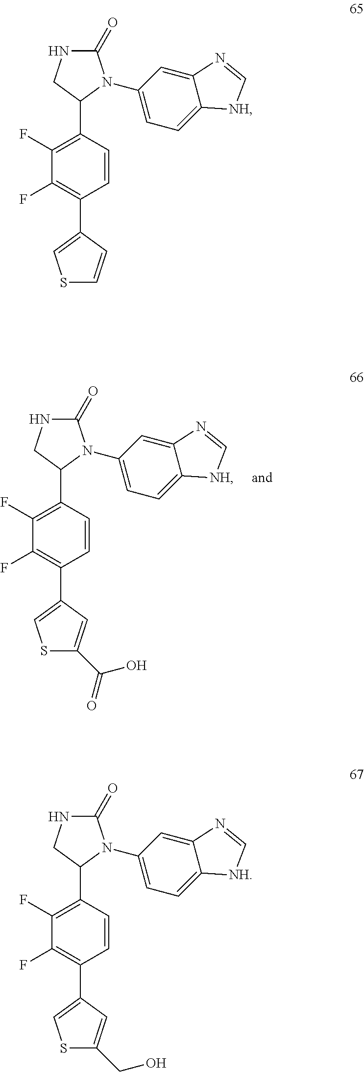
C1(F)=C(C2=CSC(C(O)=O)=C2)C=CC(C2N(C3=CC=C4C(=C3)N=C[NH]4)C(=O)NC2)=C1F.C1(F)=C(C2=CSC=C2)C=CC(C2N(C3=CC=C4C(=C3)N=C[NH]4)C(=O)NC2)=C1F.C1(F)=C(C2=CSC(CO)=C2)C=CC(C2N(C3=CC=C4C(=C3)N=C[NH]4)C(=O)NC2)=C1F
